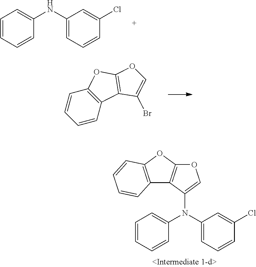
C1=CC=CC(N(C2=CC=CC(Cl)=C2)C2=COC3=C2C2=C(O3)C=CC=C2)=C1.C1=CC=CC(NC2=CC=CC(Cl)=C2)=C1.C1=CC2=C(C=C1)OC1=C2C(Br)=CO1
